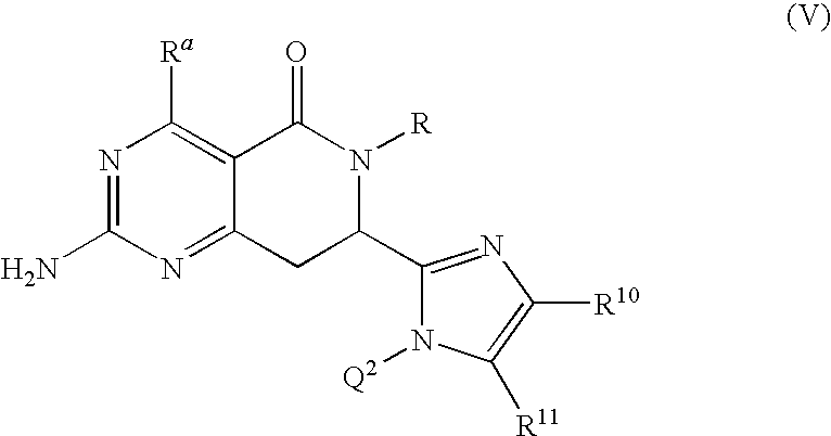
N1=C(N)N=C2C(=C1[Ra])C(=O)N([R])C(C1=NC([R10])=C([R11])N1[Q2])C2
